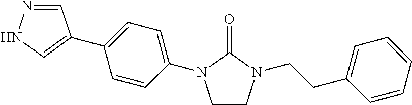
C1CN(CCC2=CC=CC=C2)C(=O)N1C1=CC=C(C2=CNN=C2)C=C1
